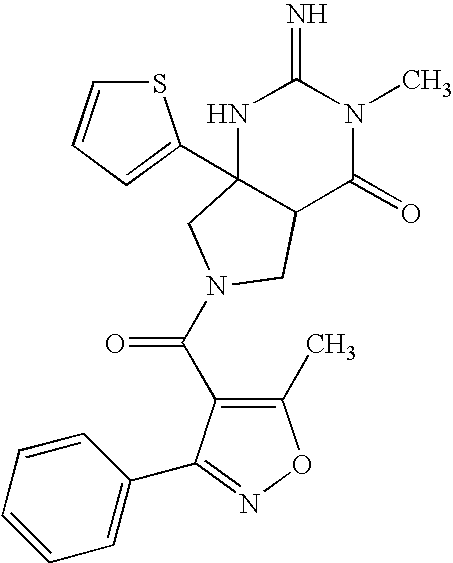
C(=O)(N1CC2(C3=CC=CS3)NC(=N)N(C)C(=O)C2C1)C1=C(C)ON=C1C1=CC=CC=C1
